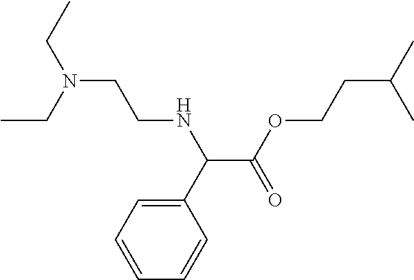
C1=CC=C(C(NCCN(CC)CC)C(=O)OCCC(C)C)C=C1
